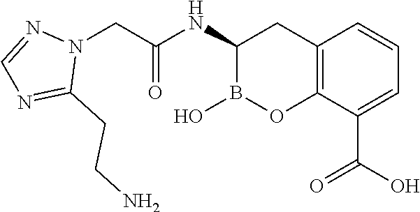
C12=C(C(C(O)=O)=CC=C1)OB(O)C(NC(CN1N=CN=C1CCN)=O)C2
